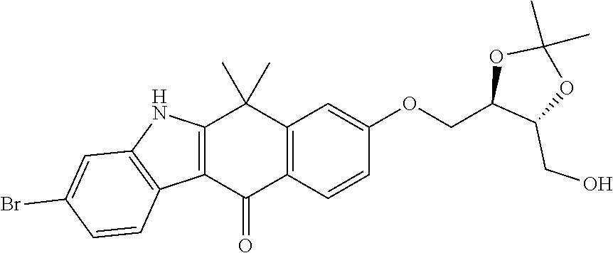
C12=C(C(=O)C3=C(C1(C)C)C=C(OCC1C(CO)OC(C)(C)O1)C=C3)C1=C(N2)C=C(Br)C=C1
